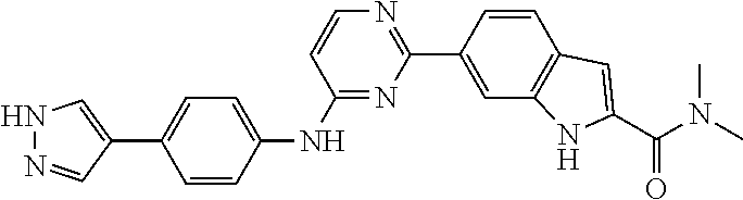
C1=C(NC2=NC(C3=CC4=C(C=C3)C=C(C(N(C)C)=O)N4)=NC=C2)C=CC(C2=CNN=C2)=C1
